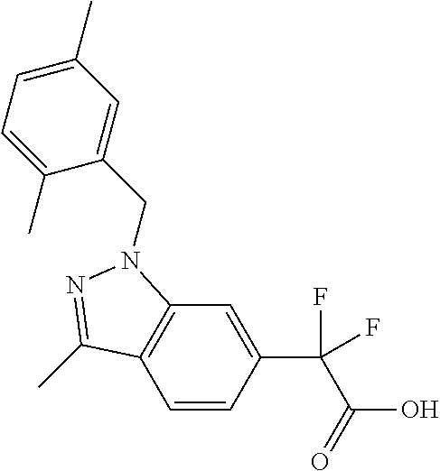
C1=CC(C(C(O)=O)(F)F)=CC2=C1C(C)=NN2CC1=CC(C)=CC=C1C
